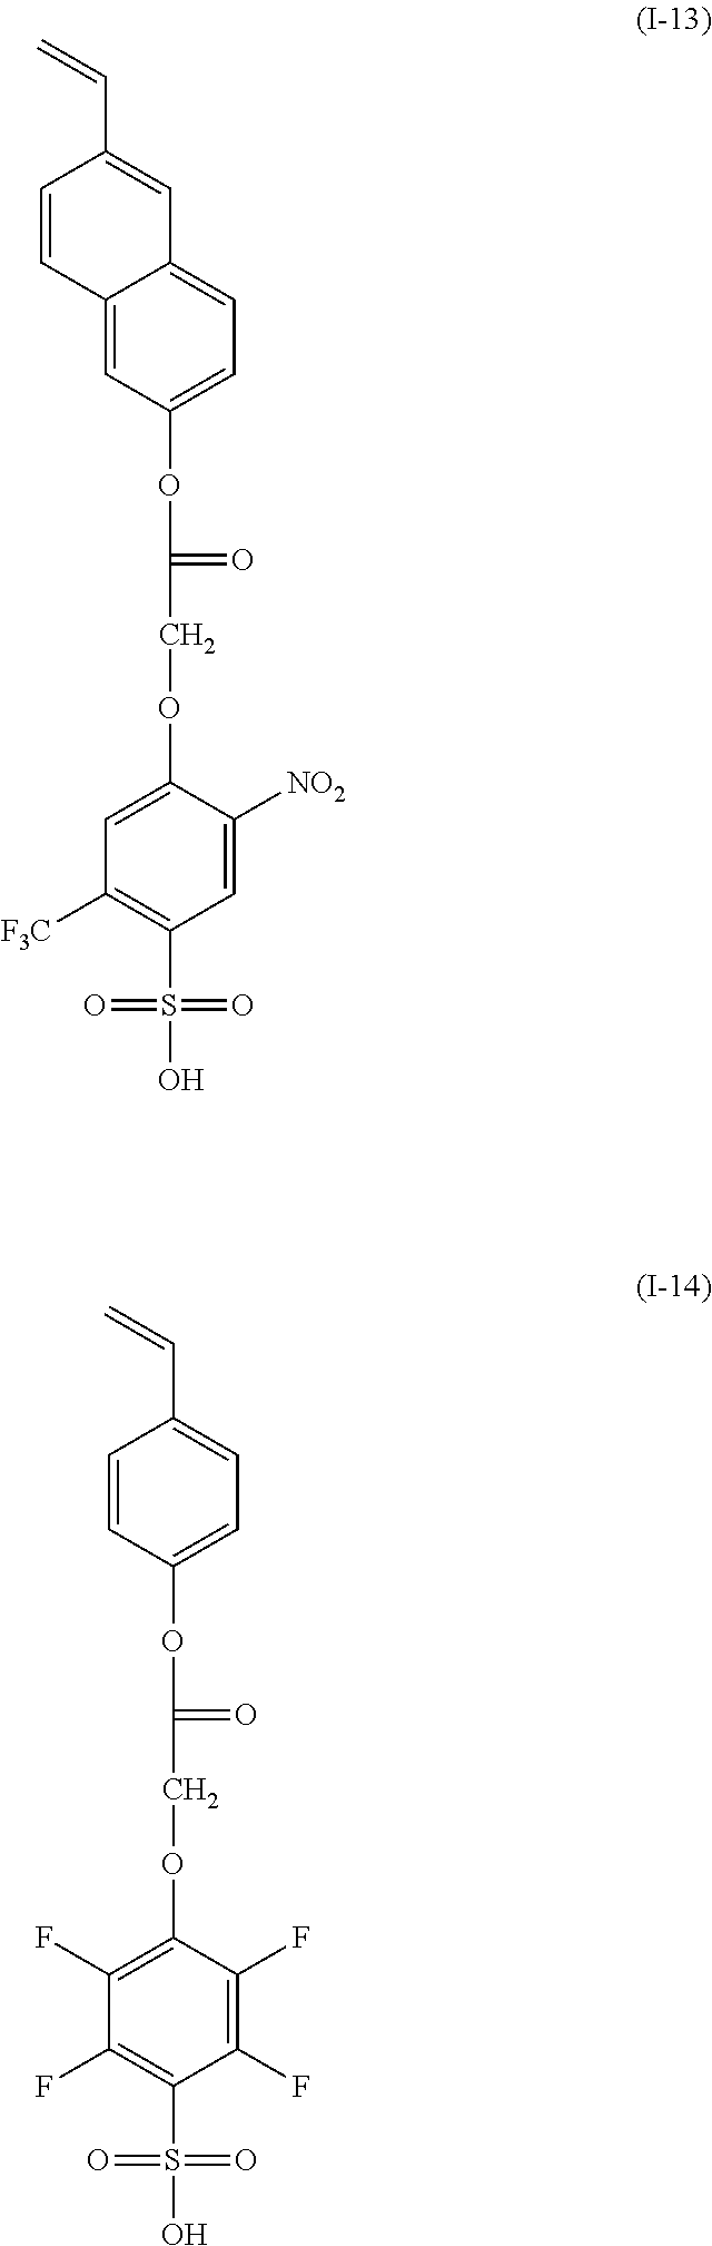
C=CC1=CC2=CC=C(OC(=O)COC3=CC([F3C])=C(S(=O)(=O)O)C=C3[NO2])C=C2C=C1.C=CC1=CC=C(OC(=O)COC2=C(F)C(F)=C(S(=O)(=O)O)C(F)=C2F)C=C1
